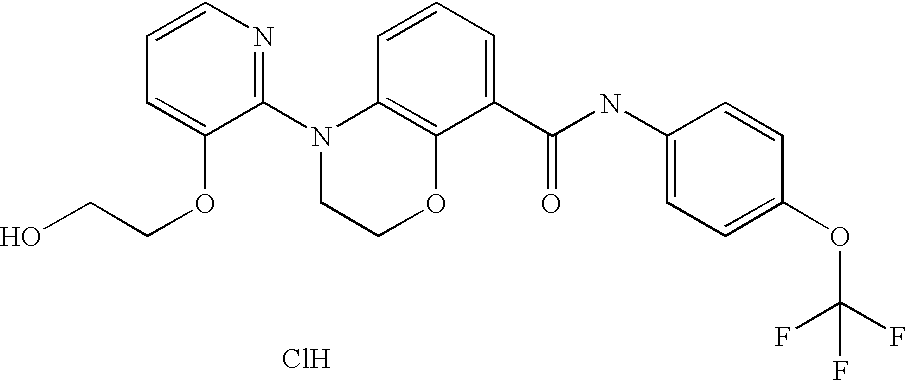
C1(N2CCOC3=C2C=CC=C3C(NC2=CC=C(OC(F)(F)F)C=C2)=O)=NC=CC=C1OCCO.Cl
